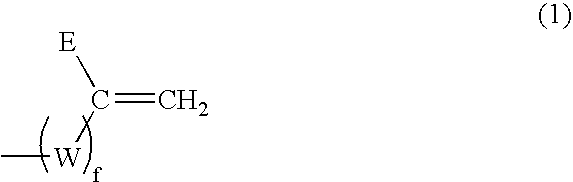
C(=C)([W]C)[E]
